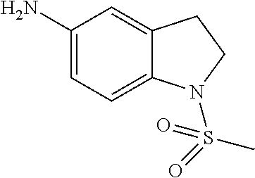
C1(N)=CC=C2C(=C1)CCN2S(=O)(C)=O
